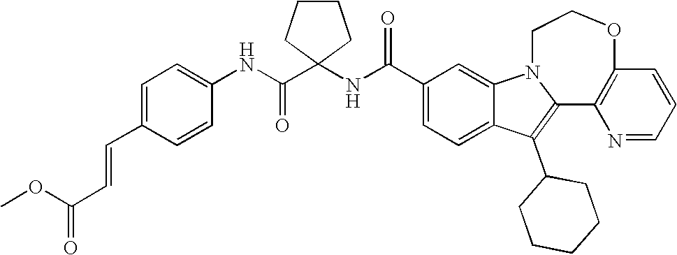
C1(C(NC2(C(NC3=CC=C(C=CC(=O)OC)C=C3)=O)CCCC2)=O)=CC=C2C(=C1)N1CCOC3=C(C1=C2C1CCCCC1)N=CC=C3
